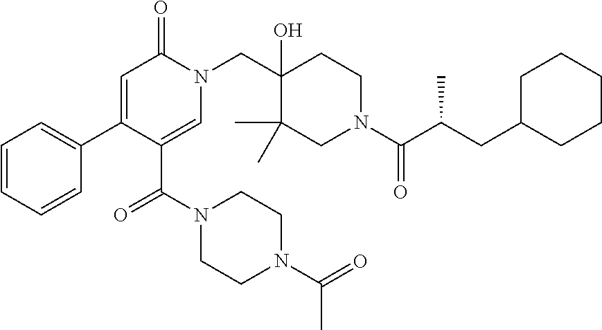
C1=CC=CC(C2=CC(=O)N(CC3(O)C(C)(C)CN(C(C(CC4CCCCC4)C)=O)CC3)C=C2C(N2CCN(C(=O)C)CC2)=O)=C1
